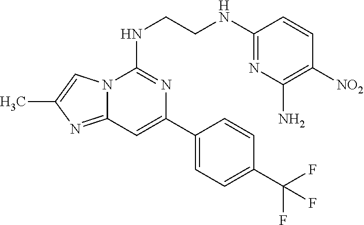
N12C(=NC(C)=C1)C=C(C1=CC=C(C(F)(F)F)C=C1)N=C2NCCNC1=NC(N)=C([NO2])C=C1
